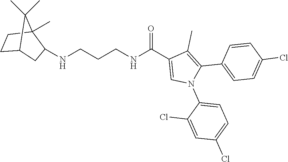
N(CCCNC(C1=CN(C2=CC=C(Cl)C=C2Cl)C(C2=CC=C(Cl)C=C2)=C1C)=O)C1CC2CCC1(C)C2(C)C
